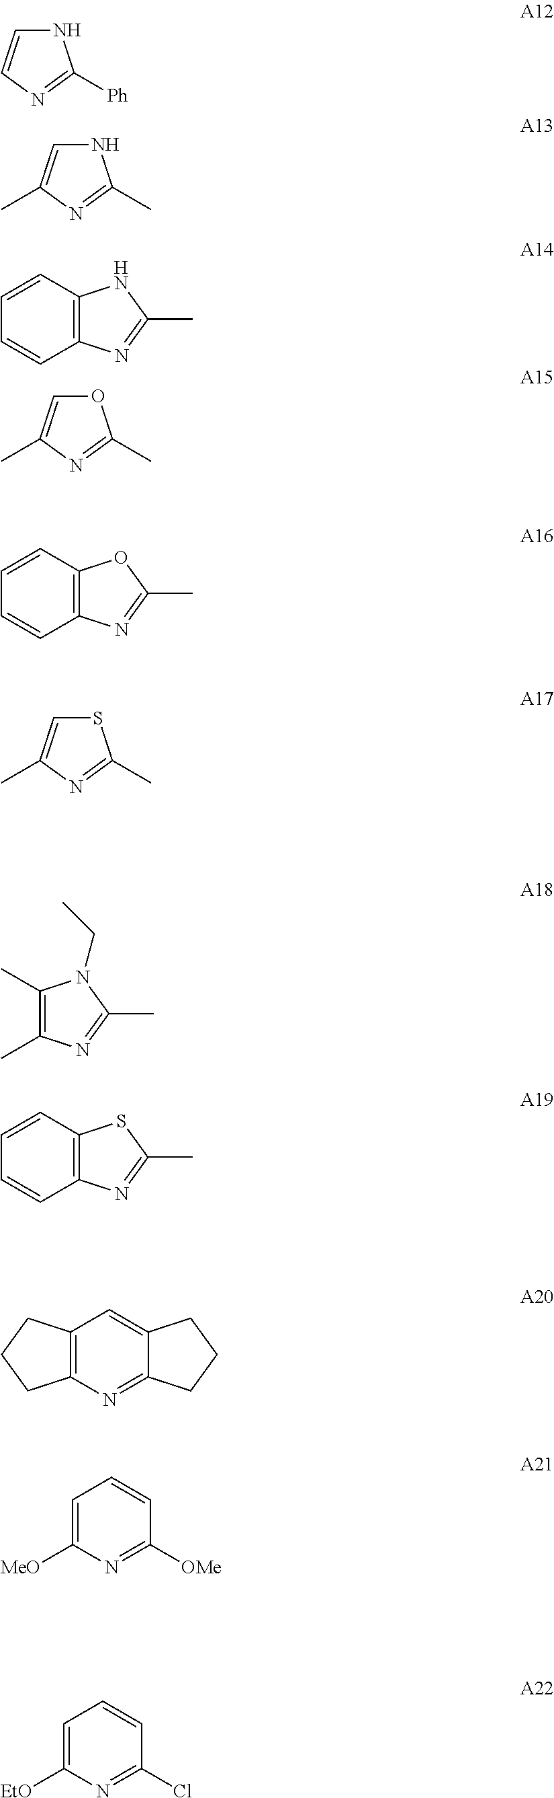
N1C=CN=C1[Ph].N1C=C(C)N=C1C.C12=C(C=CC=C1)NC(C)=N2.O1C=C(C)N=C1C.C12=C(C=CC=C1)OC(C)=N2.S1C=C(C)N=C1C.C1(C)=C(C)N=C(C)N1CC.C12=C(C=CC=C1)SC(C)=N2.C12=C(N=C3C(=C1)CCC3)CCC2.C1=C([MeO])N=C([OMe])C=C1.C1=C([EtO])N=C(Cl)C=C1
